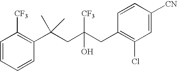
C1=CC(C(CC(CC2=C(Cl)C=C([CN])C=C2)(O)[CF3])(C)C)=C([CF3])C=C1
